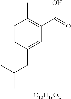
C1=CC(CC(C)C)=CC(C(=O)O)=C1C.[C12H16O2]
